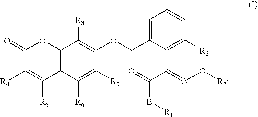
C12=C(C([R6])=C([R7])C(OCC3=CC=CC([R3])=C3C(=[A]O[R2])C(=O)B[R1])=C1[R8])C([R5])=C([R4])C(=O)O2
